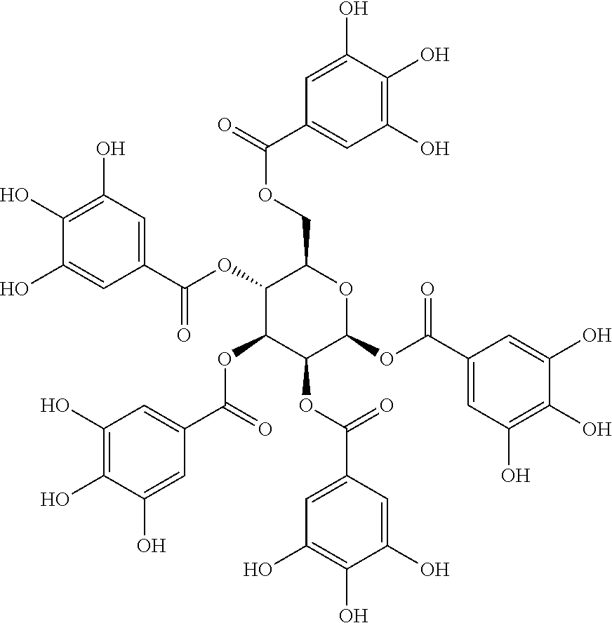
C1(OC(C2=CC(O)=C(O)C(O)=C2)=O)C(OC(C2=CC(O)=C(O)C(O)=C2)=O)C(OC(C2=CC(O)=C(O)C(O)=C2)=O)C(OC(C2=CC(O)=C(O)C(O)=C2)=O)OC1COC(C1=CC(O)=C(O)C(O)=C1)=O
